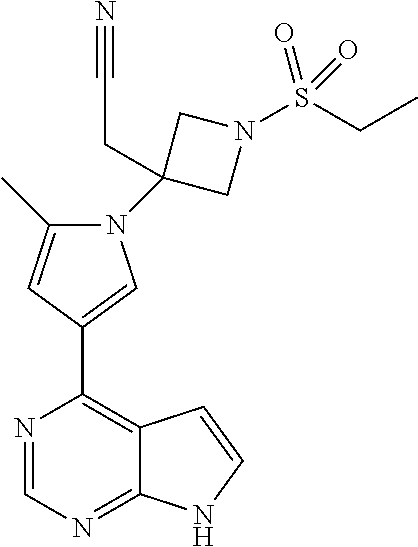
N1(C2(CC#N)CN(S(CC)(=O)=O)C2)C=C(C2=C3C(=NC=N2)NC=C3)C=C1C
